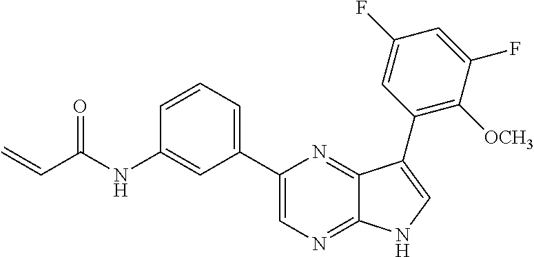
C(C(NC1=CC(C2=CN=C3C(=N2)C(C2=C([OCH3])C(F)=CC(F)=C2)=CN3)=CC=C1)=O)=C
